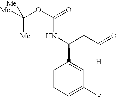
C1=CC=C(F)C=C1C(NC(OC([Me])([Me])[Me])=O)CC(=O)[H]
